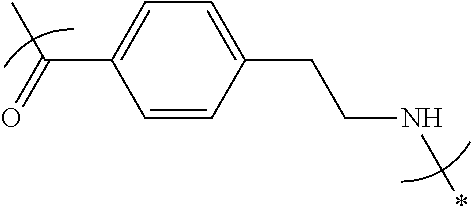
N(*)CCC1=CC=C(C(=O)C)C=C1
